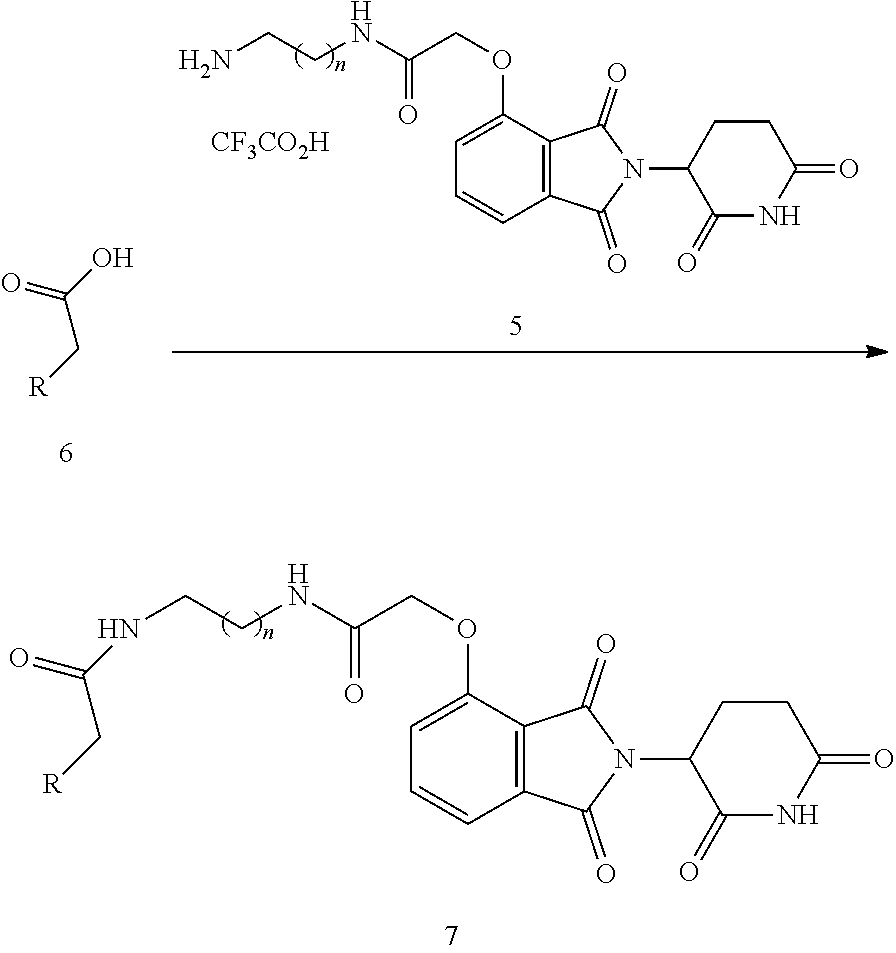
N(CCNC(COC1=CC=CC2=C1C(=O)N(C1C(=O)NC(=O)CC1)C2=O)=O)C(C[R])=O.OC(C[R])=O.NCCNC(COC1=CC=CC2=C1C(=O)N(C1C(=O)NC(=O)CC1)C2=O)=O.[CF3CO2H]
